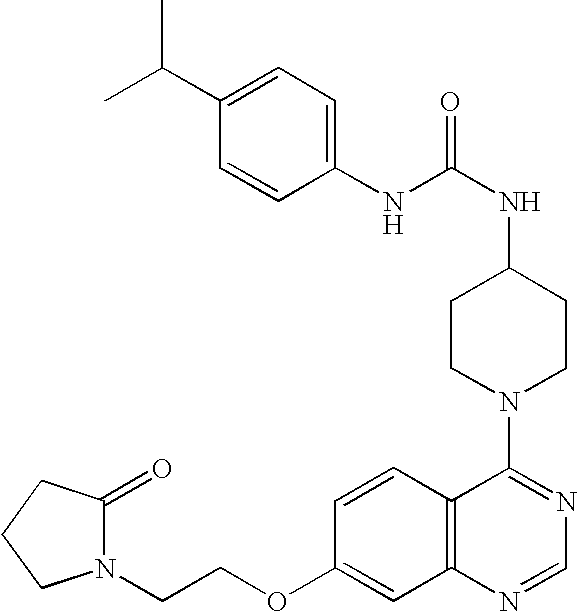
C1(NC(NC2CCN(C3=NC=NC4=C3C=CC(OCCN3C(=O)CCC3)=C4)CC2)=O)=CC=C(C(C)C)C=C1
